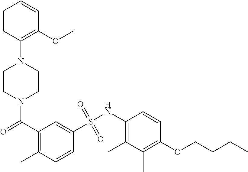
N1(C(=O)C2=C(C)C=CC(S(NC3=C(C)C(C)=C(OCCCC)C=C3)(=O)=O)=C2)CCN(C2=C(OC)C=CC=C2)CC1
